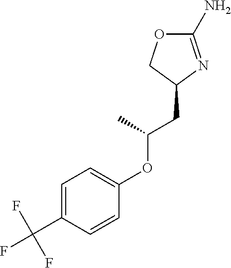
C1(N)=NC(CC(OC2=CC=C(C(F)(F)F)C=C2)C)CO1
